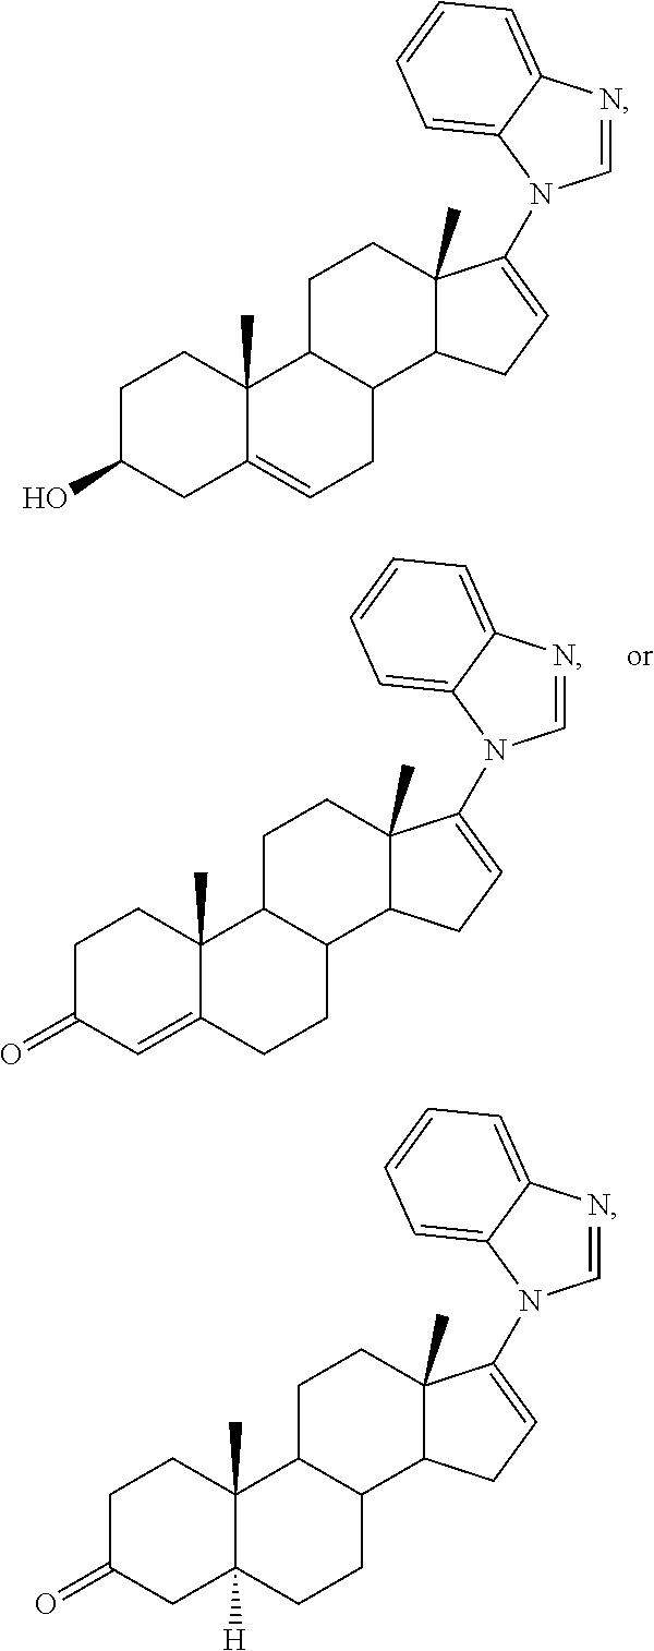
C1C(O)CC2=CCC3C(C2(C)C1)CCC1(C)C3CC=C1N1C=NC2=CC=CC=C21.C1C(=O)CC2([H])C(C)(C1)C1C(CC2)C2C(C)(CC1)C(N1C=NC3=CC=CC=C31)=CC2.C1C(=O)C=C2C(C)(C1)C1C(CC2)C2C(C)(CC1)C(N1C=NC3=CC=CC=C31)=CC2
